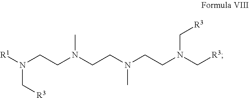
[R1]N(CCN(CCN(CCN(C[R3])C[R3])C)C)C[R3]
